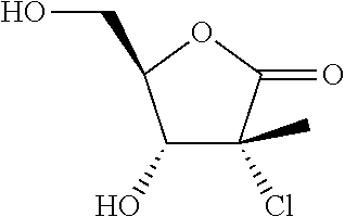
C1(O)C(Cl)(C)C(=O)OC1CO
